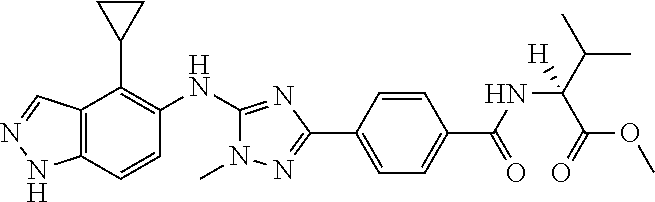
C12=C(C=CC(NC3=NC(C4=CC=C(C(=O)NC(C(OC)=O)(C(C)C)[H])C=C4)=NN3C)=C1C1CC1)NN=C2
